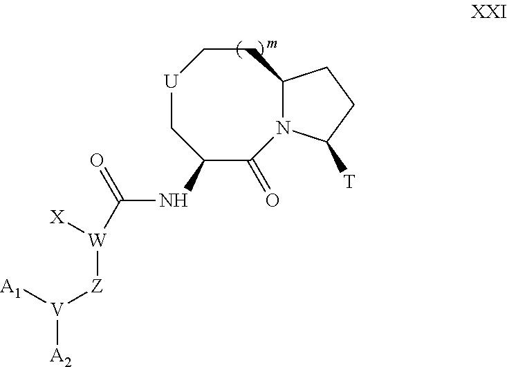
C1(NC([W]([Z][V]([A1])[A2])[X])=O)C(=O)N2C(CC[U]C1)CCC2[T]
